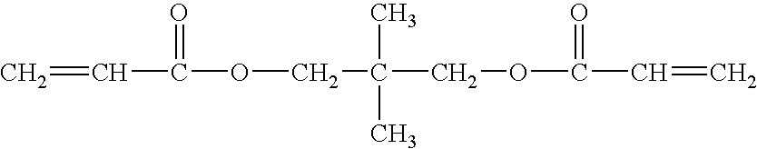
C=CC(=O)OCC(C)(C)COC(C=C)=O
